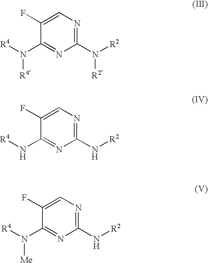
C1(F)=CN=C(N([R2])[R2])N=C1N([R4])[R4].C1(F)=CN=C(N[R2])N=C1N[R4].C1(F)=CN=C(N[R2])N=C1N([R4])[Me]
